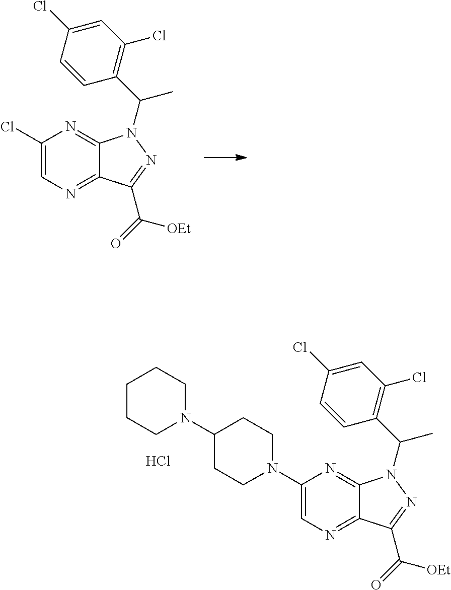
C1(Cl)=CN=C2C(=N1)N(C(C1=C(Cl)C=C(Cl)C=C1)C)N=C2C(=O)[OEt].C1(N2CCC(N3CCCCC3)CC2)=CN=C2C(=N1)N(C(C1=C(Cl)C=C(Cl)C=C1)C)N=C2C(=O)[OEt].Cl
